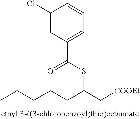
C1(Cl)=CC(C(SC(C[COOEt])CCCCC)=O)=CC=C1
